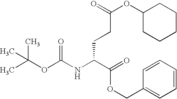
CC(OC(NC(C(OCC1=CC=CC=C1)=O)CCC(OC1CCCCC1)=O)=O)(C)C
